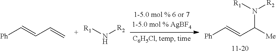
[Ph]C=CC=C.[Ph]C=CC([Me])N([R1])[R2].[R1]N[R2]
